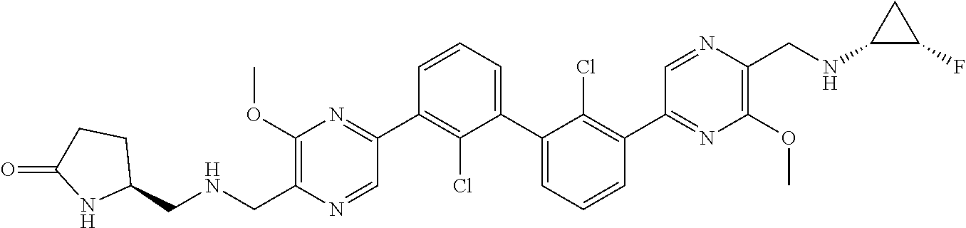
C1(OC)=C(CNCC2CCC(=O)N2)N=CC(C2=C(Cl)C(C3=CC=CC(C4=NC(OC)=C(CNC5C(F)C5)N=C4)=C3Cl)=CC=C2)=N1
